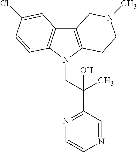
C12=C(N(CC(C3=NC=CN=C3)(C)O)C3=C1C=C(Cl)C=C3)CCN(C)C2
